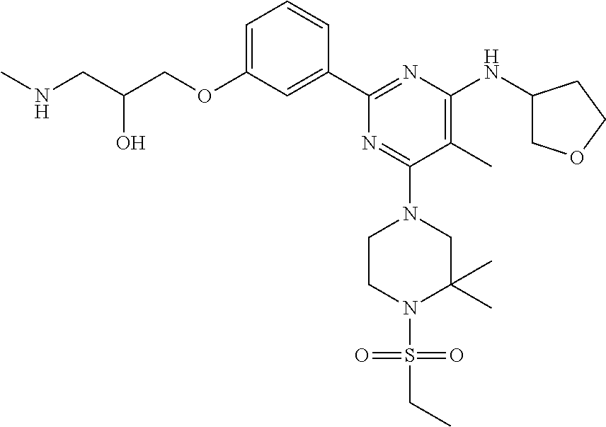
C1=C(OCC(CNC)O)C=C(C2=NC(NC3COCC3)=C(C)C(N3CCN(S(=O)(=O)CC)C(C)(C)C3)=N2)C=C1
